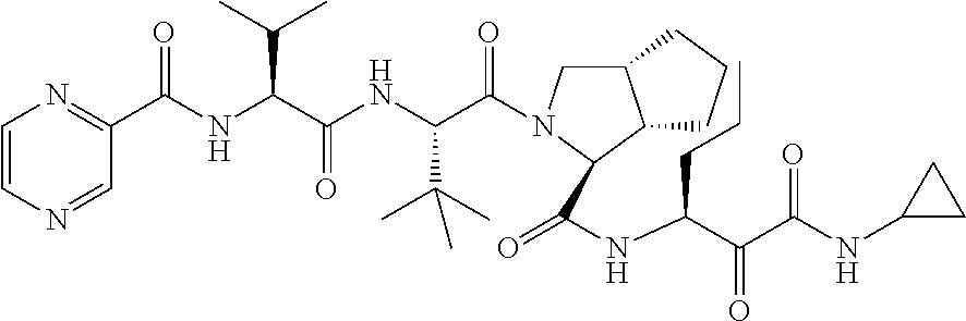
C1=CN=CC(C(NC(C(NC(C(=O)N2CC3C(C2C(=O)NC(C(C(NC2CC2)=O)=O)CCC)CCC3)C(C)(C)C)=O)C(C)C)=O)=N1
